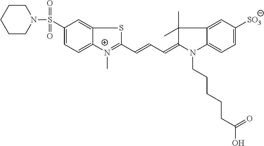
C1CN(S(=O)(=O)C2=CC=C3C(=C2)SC(C=CC=C2N(CCCCCC(O)=O)C4=CC=C([SO3])C=C4C2(C)C)=[N+]3C)CCC1
